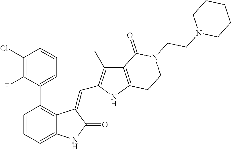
C1=CC=C2C(=C1C1=CC=CC(Cl)=C1F)C(=CC1=C(C)C3=C(N1)CCN(CCN1CCCCC1)C3=O)C(=O)N2
